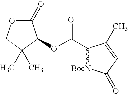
C1(=O)OCC(C)(C)C1OC(C1[BocN]C(=O)C=C1C)=O
